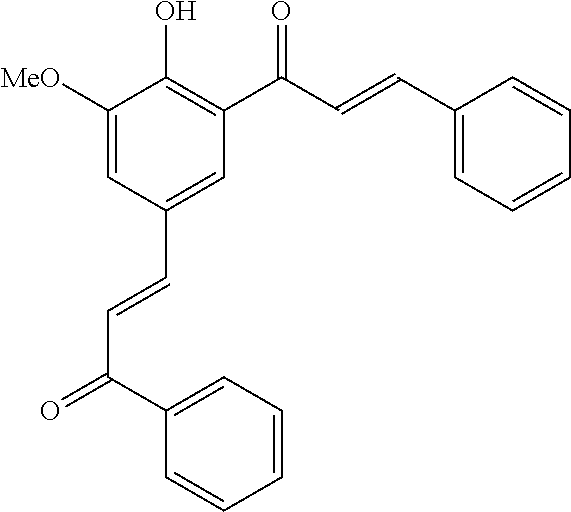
C1=C([MeO])C(O)=C(C(C=CC2=CC=CC=C2)=O)C=C1C=CC(C1=CC=CC=C1)=O
